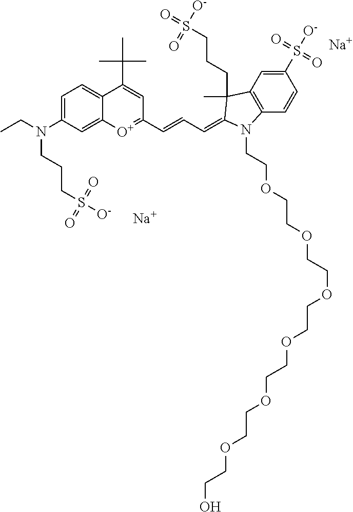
[Na].[O+]1=C(C=CC=C2C(C)(CCCS([O-])(=O)=O)C3=C(C=CC(S(=O)([O-])=O)=C3)N2CCOCCOCCOCCOCCOCCOCCO)C=C(C(C)(C)C)C2=CC=C(N(CC)CCCS(=O)([O-])=O)C=C12.[Na]
